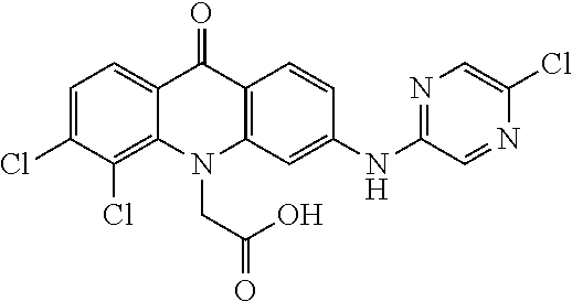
C12=CC=C(Cl)C(Cl)=C1N(CC(O)=O)C1=C(C2=O)C=CC(NC2=NC=C(Cl)N=C2)=C1
